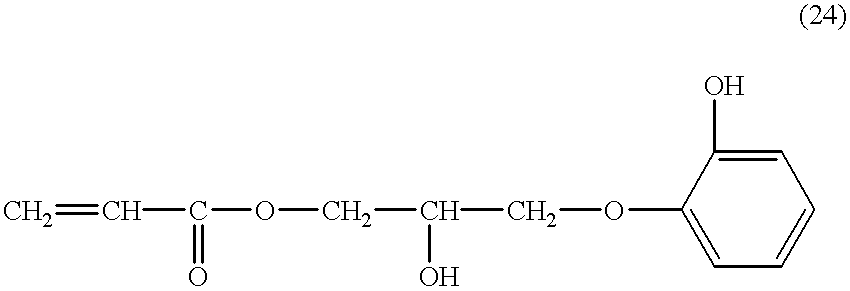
C=CC(OCC(COC1=CC=CC=C1O)O)=O
